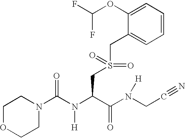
C1OCCN(C(N(C(C(N(CC#N)[H])=O)CS(=O)(=O)CC2=CC=CC=C2OC(F)F)[H])=O)C1
